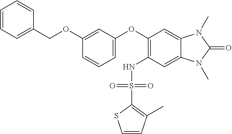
C1=CC=C(COC2=CC(OC3=C(NS(C4=C(C)C=CS4)(=O)=O)C=C4C(=C3)N(C)C(=O)N4C)=CC=C2)C=C1
